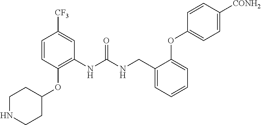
C1=CC(OC2CCNCC2)=C(NC(NCC2=CC=CC=C2OC2=CC=C([CONH2])C=C2)=O)C=C1[CF3]
